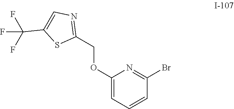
C1(OCC2=NC=C(C(F)(F)F)S2)=CC=CC(Br)=N1
